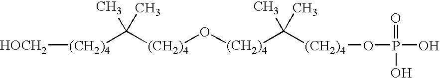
[(CH2)4](C(C)(C)[(CH2)4][HOCH2])O[(CH2)4]C(C)(C)[(CH2)4]OP(O)(O)=O
